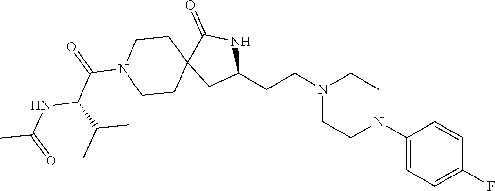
C1(CCN2CCN(C3=CC=C(F)C=C3)CC2)NC(=O)C2(C1)CCN(C(=O)C(C(C)C)NC(=O)C)CC2
